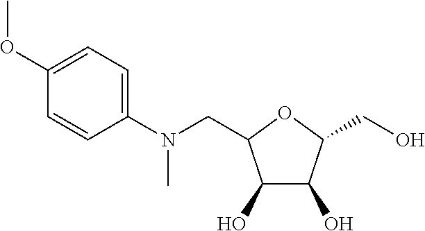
C1(O)C(O)C(CO)OC1CN(C1=CC=C(OC)C=C1)C
